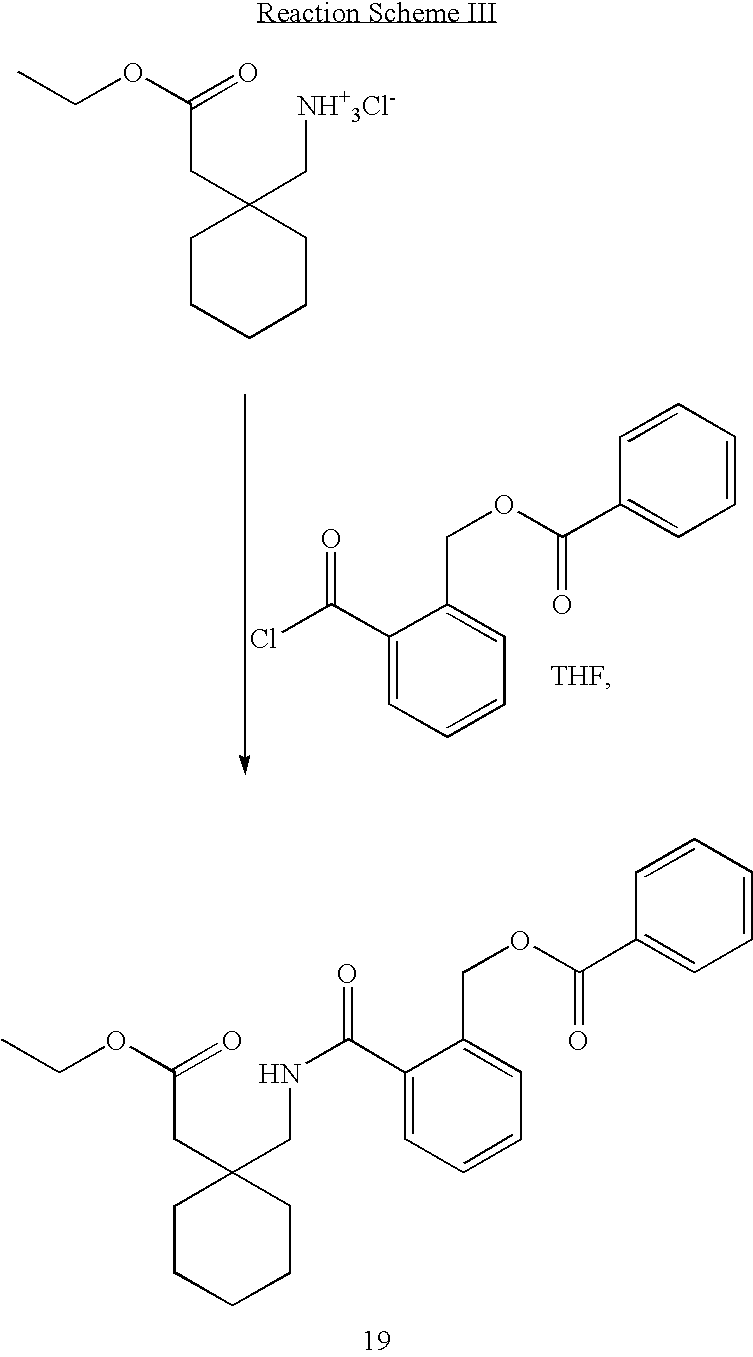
C(CC1(C[NH+3Cl-])CCCCC1)(=O)OCC.C1(C(Cl)=O)=CC=CC=C1COC(C1=CC=CC=C1)=O.C(CC1(CNC(C2=CC=CC=C2COC(C2=CC=CC=C2)=O)=O)CCCCC1)(=O)OCC
